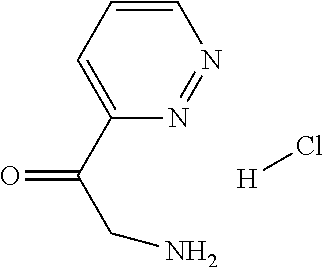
C1=CC=C(C(CN)=O)N=N1.[H]Cl
